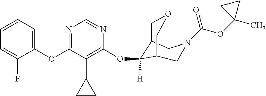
C1(OC2=NC=NC(OC3([H])C4COCC3CN(C(OC3(C)CC3)=O)C4)=C2C2CC2)=CC=CC=C1F
